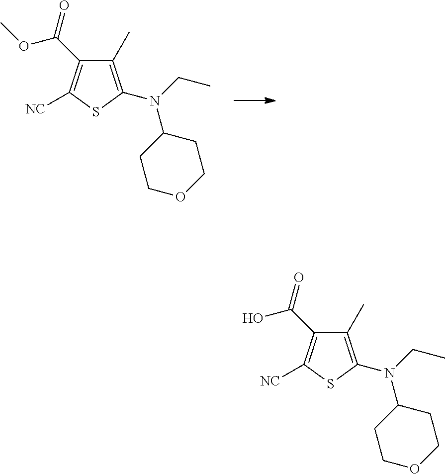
C1(C)=C(N(CC)C2CCOCC2)SC([NC])=C1C(OC)=O.C1(C)=C(N(CC)C2CCOCC2)SC([NC])=C1C(O)=O
